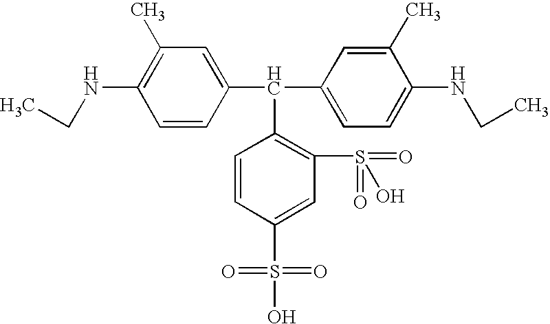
C1(C)=C(NCC)C=CC(C(C2=CC=C(NCC)C(C)=C2)C2=C(S(=O)(=O)O)C=C(S(O)(=O)=O)C=C2)=C1
